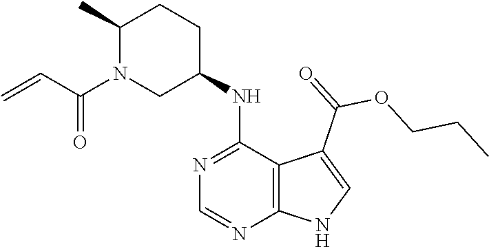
C1(C)N(C(C=C)=O)CC(NC2=NC=NC3=C2C(C(=O)OCCC)=CN3)CC1
